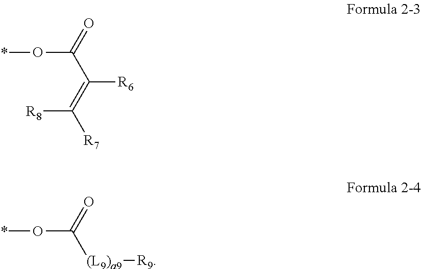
*OC(C(=C([R8])[R7])[R6])=O.*OC([(L9)a9][R9])=O
